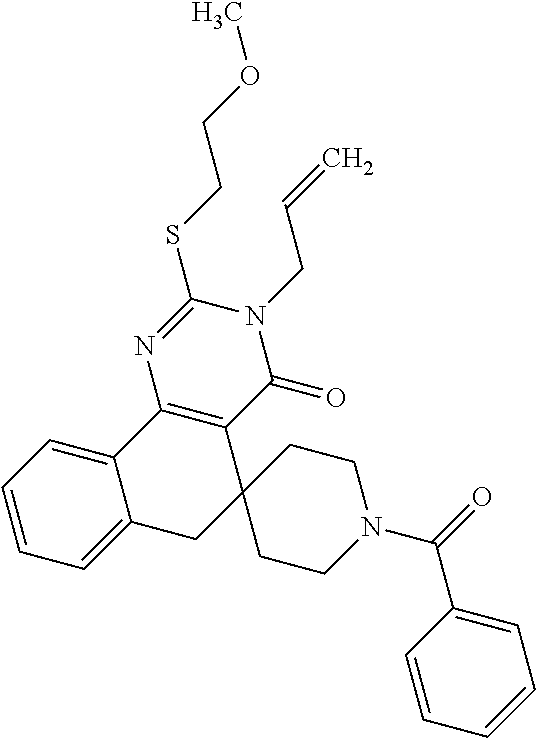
C12=C(C(=O)N(CC=C)C(SCCOC)=N1)C1(CC3=CC=CC=C23)CCN(C(=O)C2=CC=CC=C2)CC1
